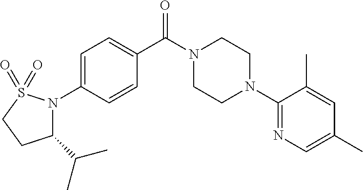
C1(C(C)C)N(C2=CC=C(C(N3CCN(C4=NC=C(C)C=C4C)CC3)=O)C=C2)S(=O)(=O)CC1
